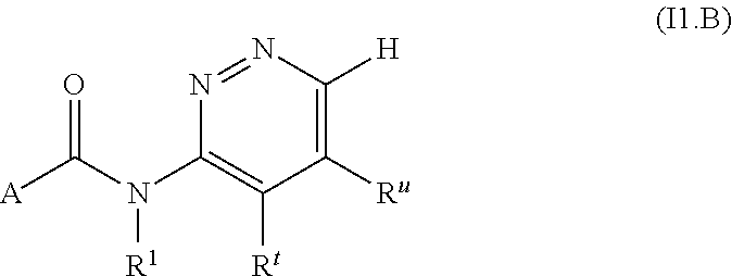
N1=NC([H])=C([Ru])C([Rt])=C1N(C([A])=O)[R1]
